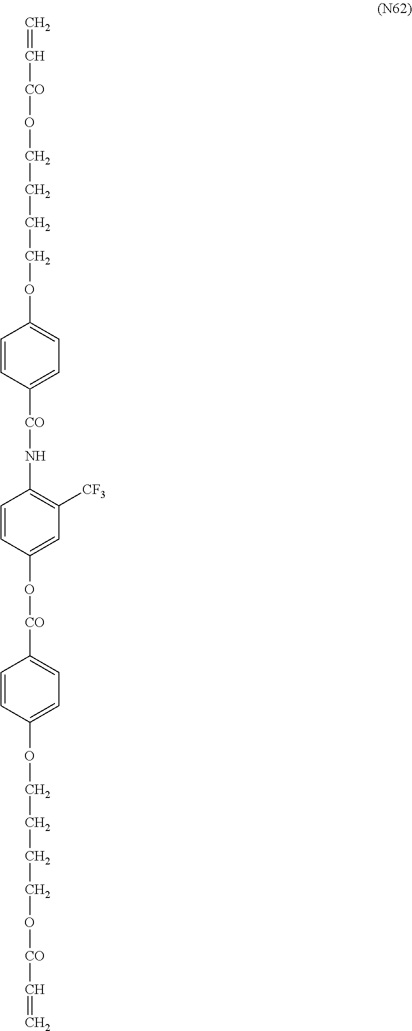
C=C[CO]OCCCCOC1=CC=C([CO]NC2=C([CF3])C=C(O[CO]C3=CC=C(OCCCCO[CO]C=C)C=C3)C=C2)C=C1
